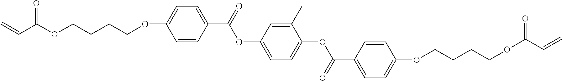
C=CC(OCCCCOC1=CC=C(C(=O)OC2=CC=C(OC(C3=CC=C(OCCCCOC(C=C)=O)C=C3)=O)C(C)=C2)C=C1)=O
